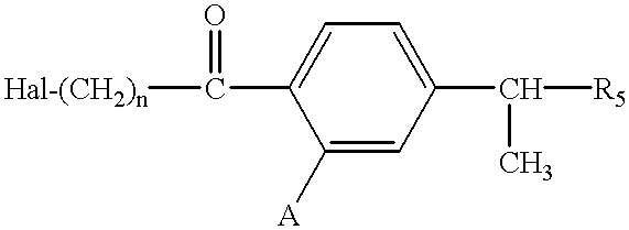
C1([A])=CC(C(C)[R5])=CC=C1C(=O)[Hal-(CH2)n]
